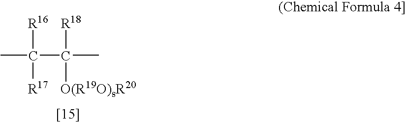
CC(C(C)([R18])[O(R19O)sR20])([R16])[R17]
